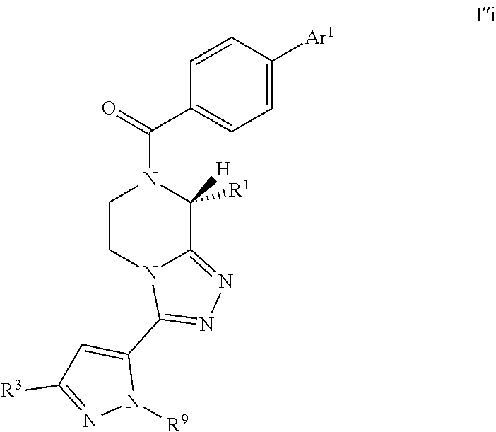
C1=CC([Ar1])=CC=C1C(N1CCN2C(=NN=C2C2=CC([R3])=NN2[R9])C1([R1])[H])=O
